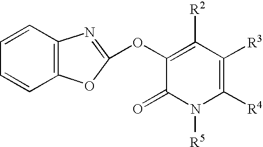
C1=CC2=C(C=C1)OC(OC1=C([R2])C([R3])=C([R4])N([R5])C1=O)=N2
